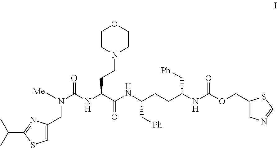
N(C(C(NC(CCC(NC(OCC1=CN=CS1)=O)C[Ph])C[Ph])=O)CCN1CCOCC1)C(N(CC1=CSC(C(C)C)=N1)[Me])=O
